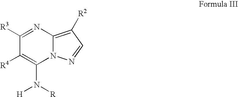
C12=C([R2])C=NN1C(N([R])[H])=C([R4])C([R3])=N2
